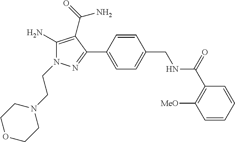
C1(N)=C(C(=O)N)C(C2=CC=C(CNC(=O)C3=C([MeO])C=CC=C3)C=C2)=NN1CCN1CCOCC1
